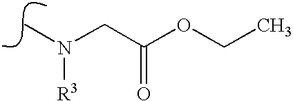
N(C)(CC(OCC)=O)[R3]
